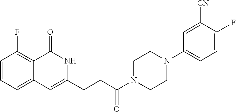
C1=CC=C2C(=C1F)C(=O)NC(CCC(N1CCN(C3=CC=C(F)C([CN])=C3)CC1)=O)=C2
